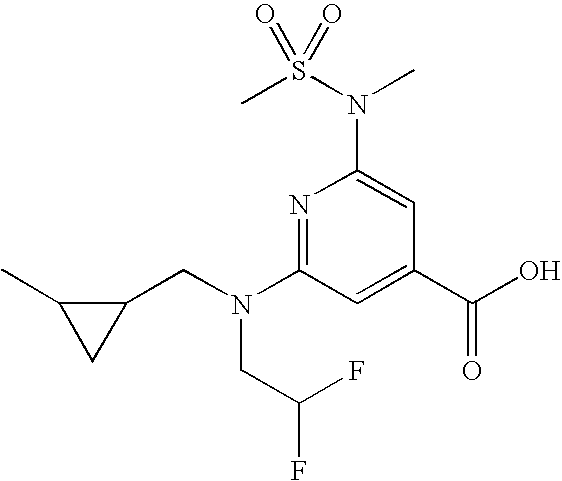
N1=C(N(CC2C(C)C2)CC(F)F)C=C(C(O)=O)C=C1N(C)S(C)(=O)=O
